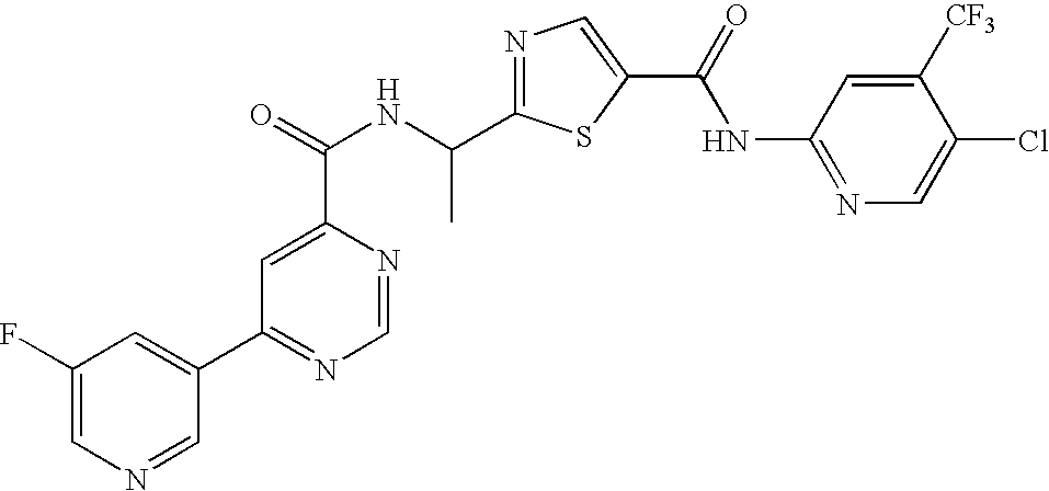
N1=C(C(NC(=O)C2=CC(C3=CC(F)=CN=C3)=NC=N2)C)SC(C(=O)NC2=NC=C(Cl)C([CF3])=C2)=C1
